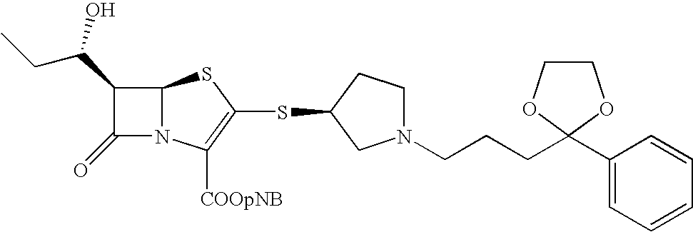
C(CCC1(C2=CC=CC=C2)OCCO1)N1CCC(SC2=C([COOpNB])N3C(S2)C(C(CC)O)C3=O)C1
